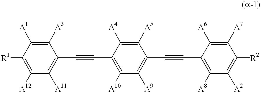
C1([A12])=C([R1])C([A1])=C([A3])C(C#CC2=C([A10])C([A9])=C(C#CC3=C([A8])C([A2])=C([R2])C([A7])=C3[A6])C([A5])=C2[A4])=C1[A11]
